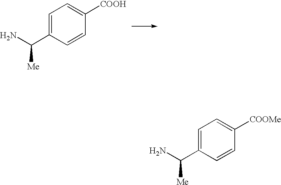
NC(C1=CC=C([COOMe])C=C1)[Me].NC(C1=CC=C([COOH])C=C1)[Me]
